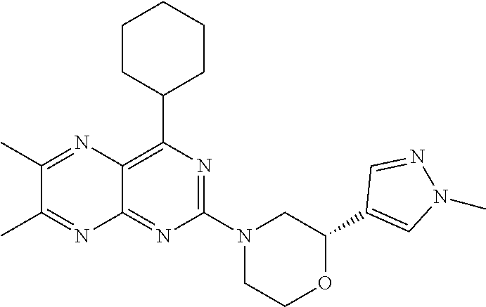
C1(C2=CN(C)N=C2)OCCN(C2=NC(C3CCCCC3)=C3C(=N2)N=C(C)C(C)=N3)C1
